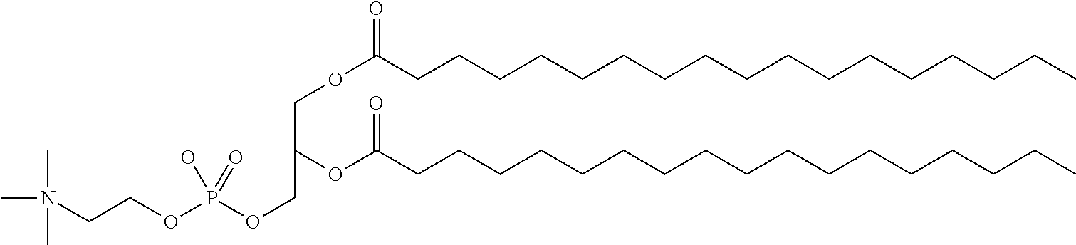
CN(C)(C)CCOP(OCC(COC(CCCCCCCCCCCCCCCCC)=O)OC(=O)CCCCCCCCCCCCCCCCC)(O)=O
